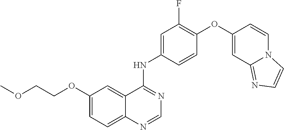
C12=CC=C(OCCOC)C=C1C(NC1=CC(F)=C(OC3=CC4=NC=CN4C=C3)C=C1)=NC=N2
